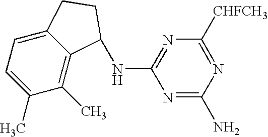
C1(C)=CC=C2C(=C1C)C(NC1=NC([CHFCH3])=NC(N)=N1)CC2
